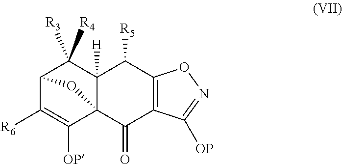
C12C([R6])=C([OP])C3(C([H])(C1([R4])[R3])C([R5])C1=C(C3=O)C([OP])=NO1)O2
